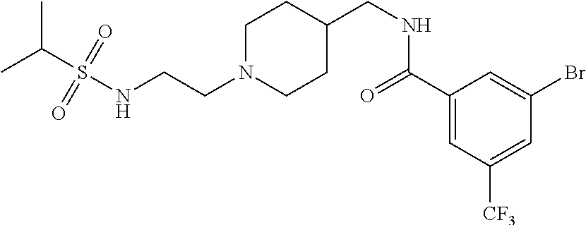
N(CCN1CCC(CNC(C2=CC([CF3])=CC(Br)=C2)=O)CC1)S(C(C)C)(=O)=O
